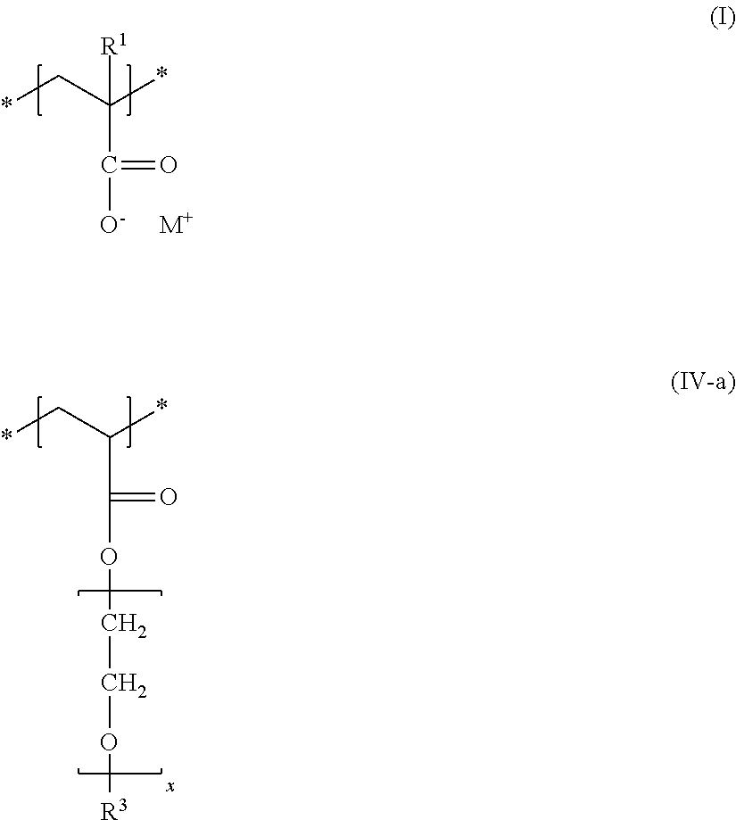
*CC(*)(C([O-])=O)[R1].[M+].*CC(*)C(OCCO[R3])=O
